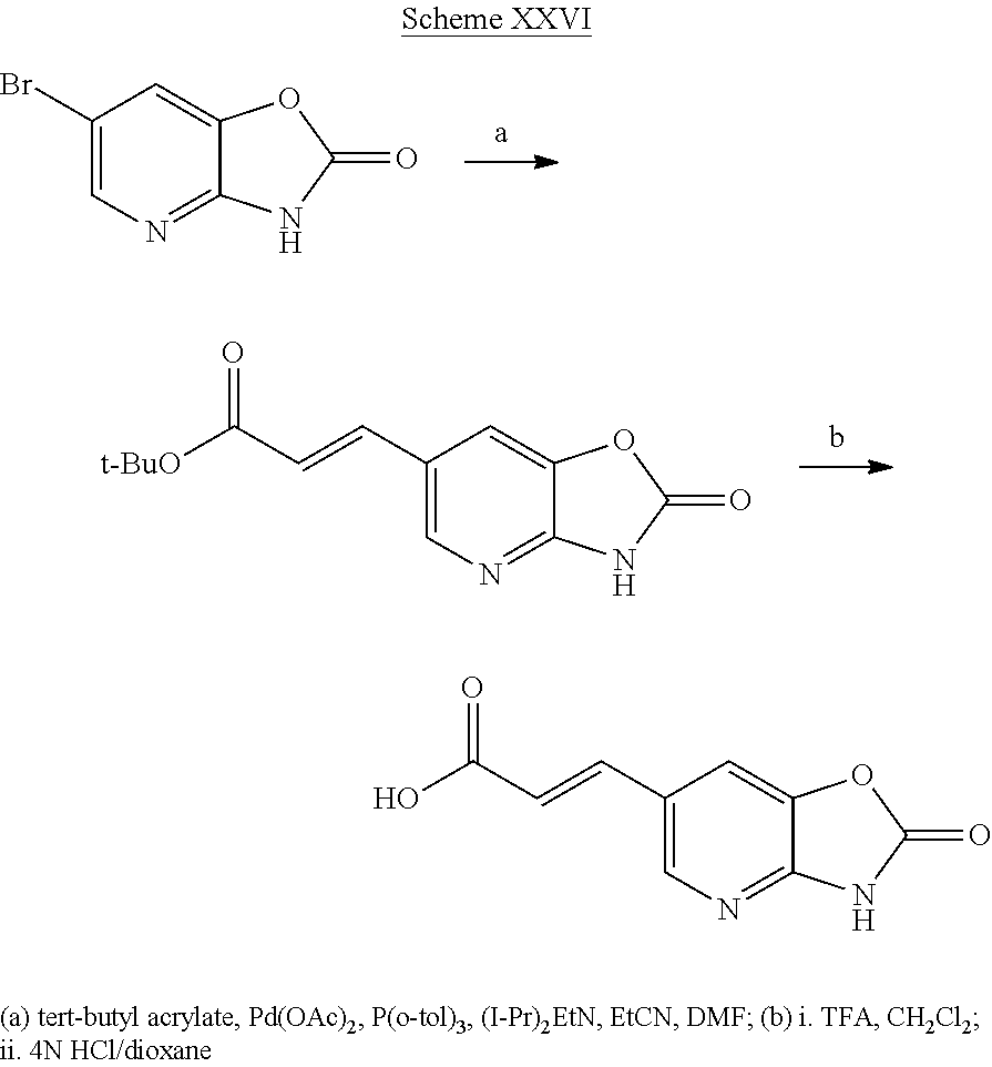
C1(Br)=CN=C2C(=C1)OC(=O)N2.C1(C=CC([t-BuO])=O)=CN=C2C(=C1)OC(=O)N2.C1(C=CC(O)=O)=CN=C2C(=C1)OC(=O)N2
